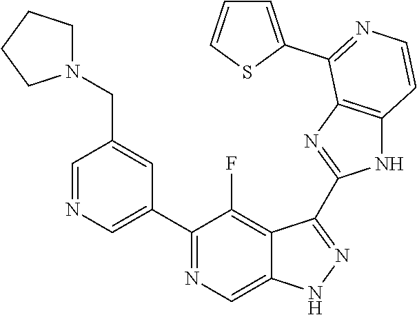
C1=NC=C(C2=NC=C3C(=C2F)C(C2=NC4=C(N2)C=CN=C4C2=CC=CS2)=NN3)C=C1CN1CCCC1
